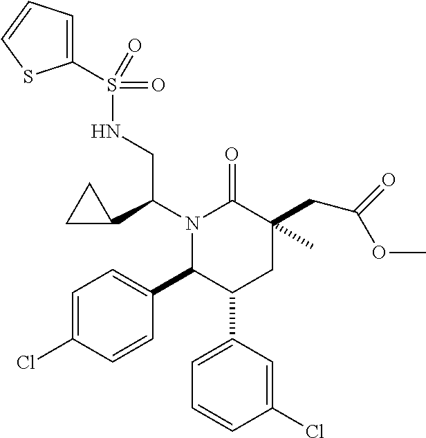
N1(C(C2CC2)CNS(C2=CC=CS2)(=O)=O)C(C2=CC=C(Cl)C=C2)C(C2=CC=CC(Cl)=C2)CC(CC(=O)OC)(C)C1=O
